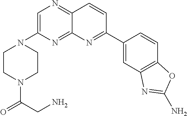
C1=C(N2CCN(C(=O)CN)CC2)N=C2C(=N1)C=CC(C1=CC3=C(C=C1)OC(N)=N3)=N2
